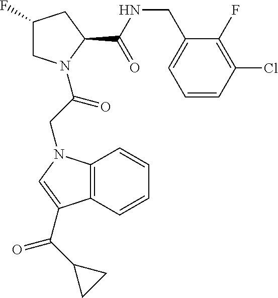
C1(F)CN(C(CN2C3=C(C=CC=C3)C(C(C3CC3)=O)=C2)=O)C(C(NCC2=CC=CC(Cl)=C2F)=O)C1
